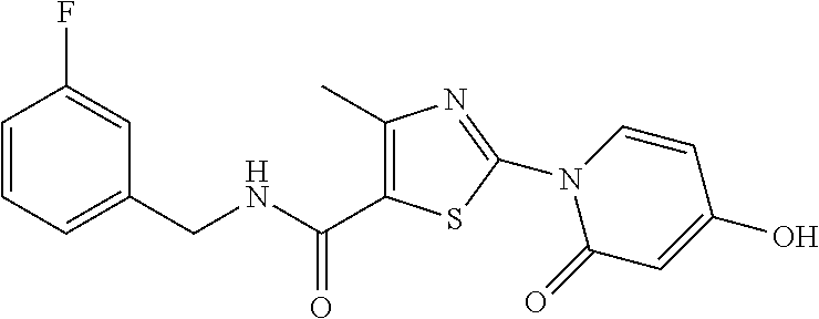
C1(C(NCC2=CC=CC(F)=C2)=O)=C(C)N=C(N2C(=O)C=C(O)C=C2)S1
